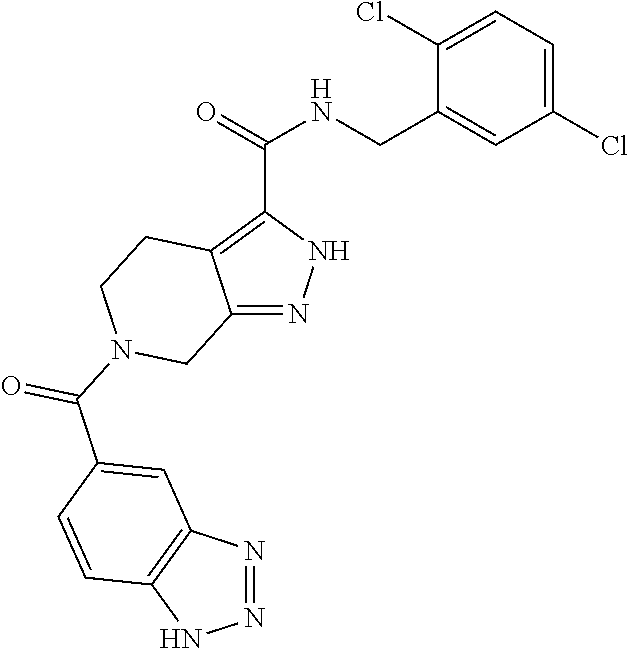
O=C(C1=C2C(=NN1)CN(C(C1=CC3=C(NN=N3)C=C1)=O)CC2)NCC1=CC(Cl)=CC=C1Cl
